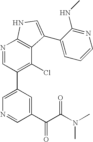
N1=CC(C2=CN=CC(C(C(N(C)C)=O)=O)=C2)=C(Cl)C2=C1NC=C2C1=CC=CN=C1NC
